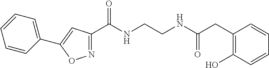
C1(C(NCCNC(CC2=C(O)C=CC=C2)=O)=O)=NOC(C2=CC=CC=C2)=C1
